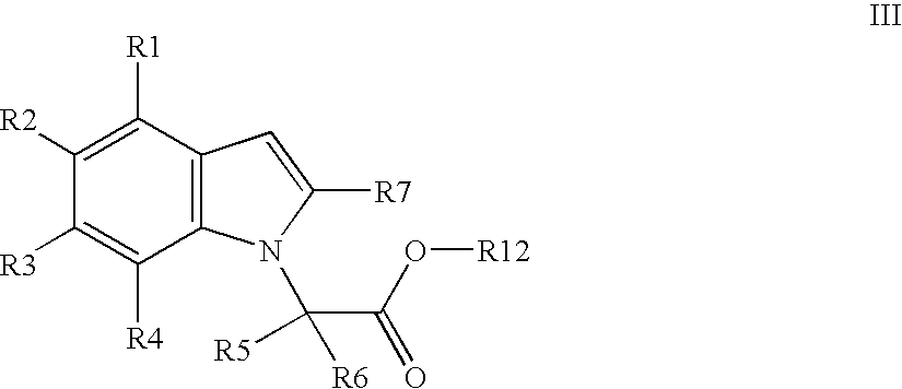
C12=C(C([R1])=C([R2])C([R3])=C1[R4])C=C([R7])N2C(C(O[R12])=O)([R5])[R6]
